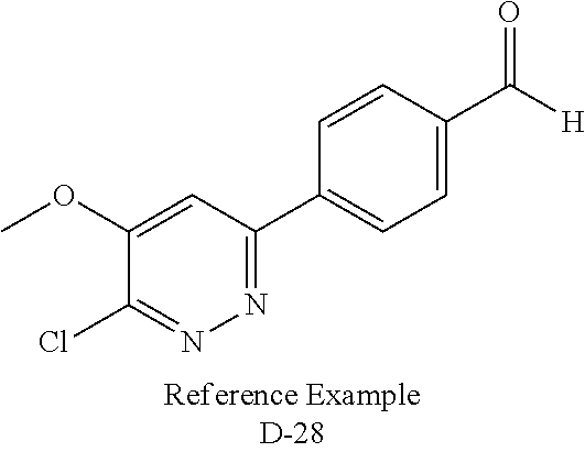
C1(C2=CC=C(C([H])=O)C=C2)=NN=C(Cl)C(OC)=C1
